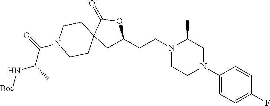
N1(CCC2CC3(C(=O)O2)CCN(C(C(N[Boc])C)=O)CC3)CCN(C2=CC=C(F)C=C2)CC1C
